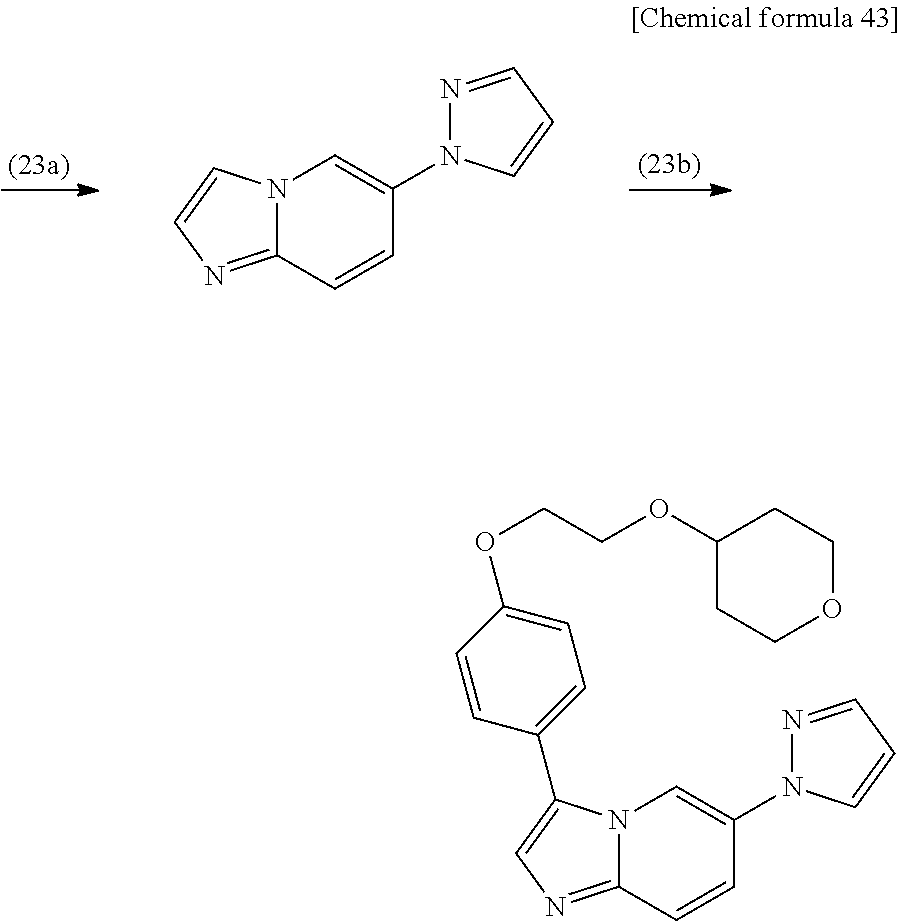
C12=NC=C(C3=CC=C(OCCOC4CCOCC4)C=C3)N1C=C(N1N=CC=C1)C=C2.C12=NC=CN1C=C(N1N=CC=C1)C=C2
